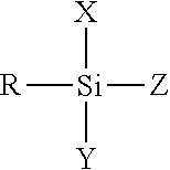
[R][Si]([Z])([X])[Y]
